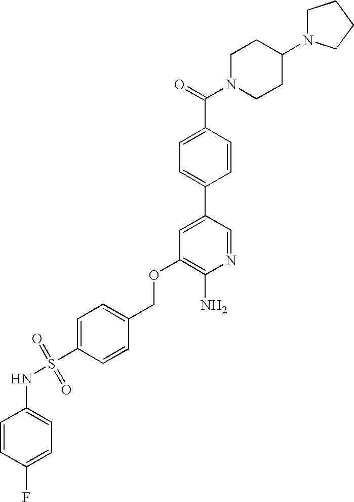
C(OC1=C(N)N=CC(C2=CC=C(C(=O)N3CCC(N4CCCC4)CC3)C=C2)=C1)C1=CC=C(S(NC2=CC=C(F)C=C2)(=O)=O)C=C1
